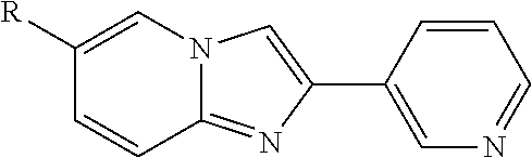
C1=CC2=NC(C3=CN=CC=C3)=CN2C=C1[R]
